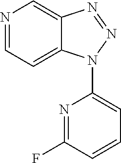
N1=CC=C2C(=C1)N=NN2C1=CC=CC(F)=N1
